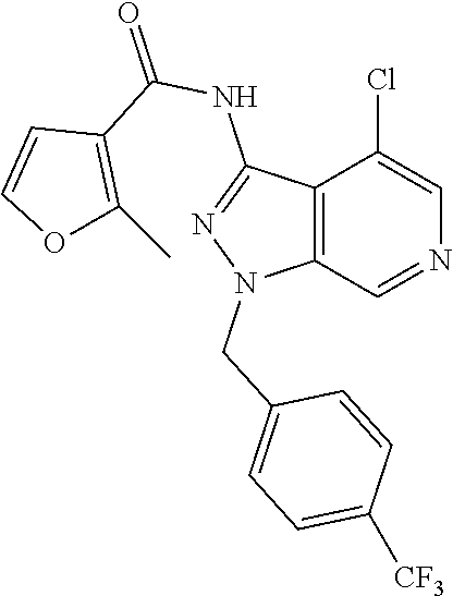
C12=C(C=NC=C1Cl)N(CC1=CC=C([CF3])C=C1)N=C2NC(=O)C1=C(C)OC=C1
